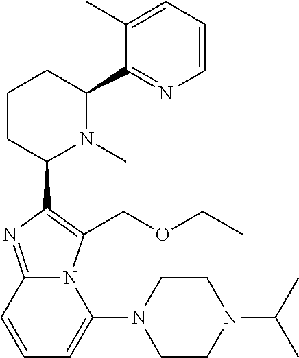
C1CC(C2=C(COCC)N3C(=N2)C=CC=C3N2CCN(C(C)C)CC2)N(C)C(C2=NC=CC=C2C)C1
